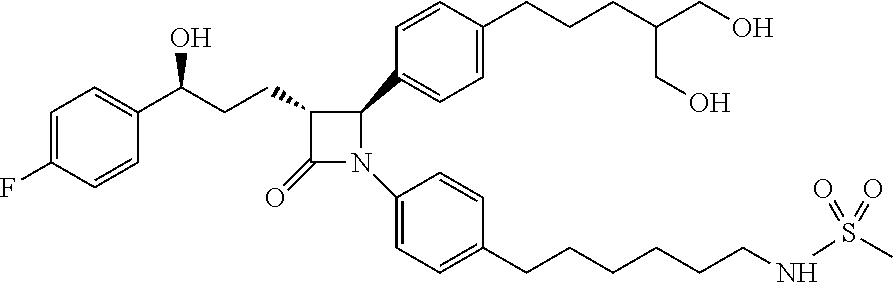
C1=C(F)C=CC(C(CCC2C(=O)N(C3=CC=C(CCCCCCNS(C)(=O)=O)C=C3)C2C2=CC=C(CCCC(CO)CO)C=C2)O)=C1
